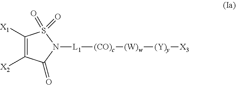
C1([X1])=C([X2])C(=O)N([L1][(CO)c][(W)w][(Y)y][X3])S1(=O)=O
